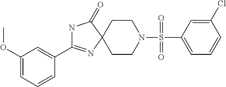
N1C(C2=CC(OC)=CC=C2)=NC2(C1=O)CCN(S(=O)(=O)C1=CC=CC(Cl)=C1)CC2
